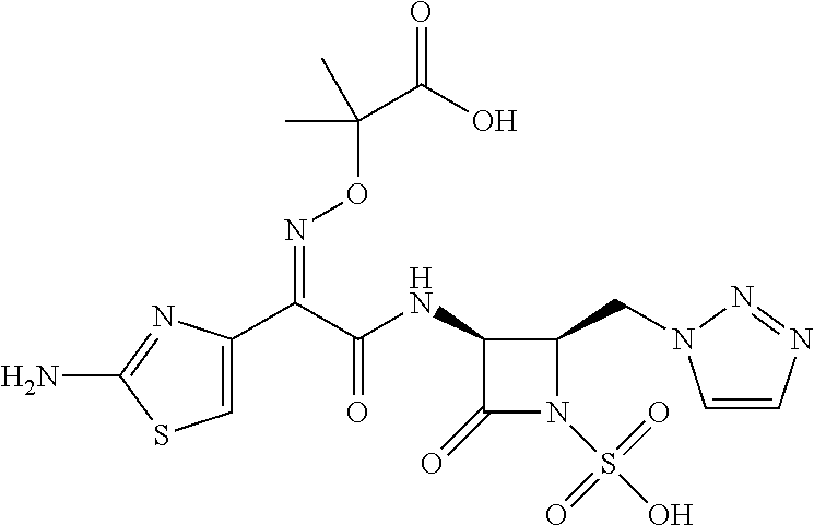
C1=C(C(C(NC2C(=O)N(S(O)(=O)=O)C2CN2C=CN=N2)=O)=NOC(C(=O)O)(C)C)N=C(N)S1
